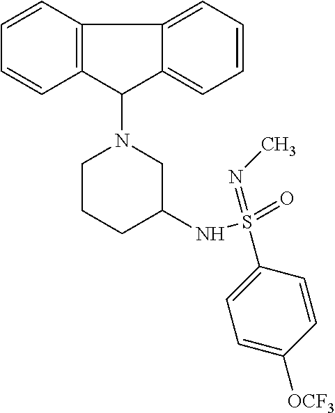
C1(N2CCCC(NS(=NC)(C3=CC=C([OCF3])C=C3)=O)C2)C2=CC=CC=C2C2=C1C=CC=C2
